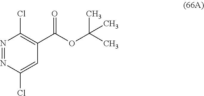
N1=NC(Cl)=CC(C(OC(C)(C)C)=O)=C1Cl
